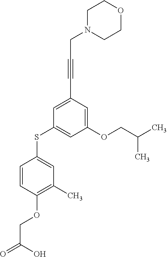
C1(OCC(C)C)=CC(C#CCN2CCOCC2)=CC(SC2=CC(C)=C(OCC(=O)O)C=C2)=C1
